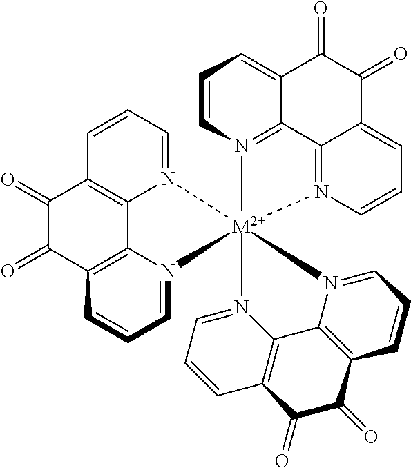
C1=N2C3=C(C=C1)C(=O)C(=O)C1=C3N(=CC=C1)[M2+]213(N2=C4C(=CC=C2)C(=O)C(=O)C2=CC=CN1=C42)N1=CC=CC2=C1C1=C(C(=O)C2=O)C=CC=N13
